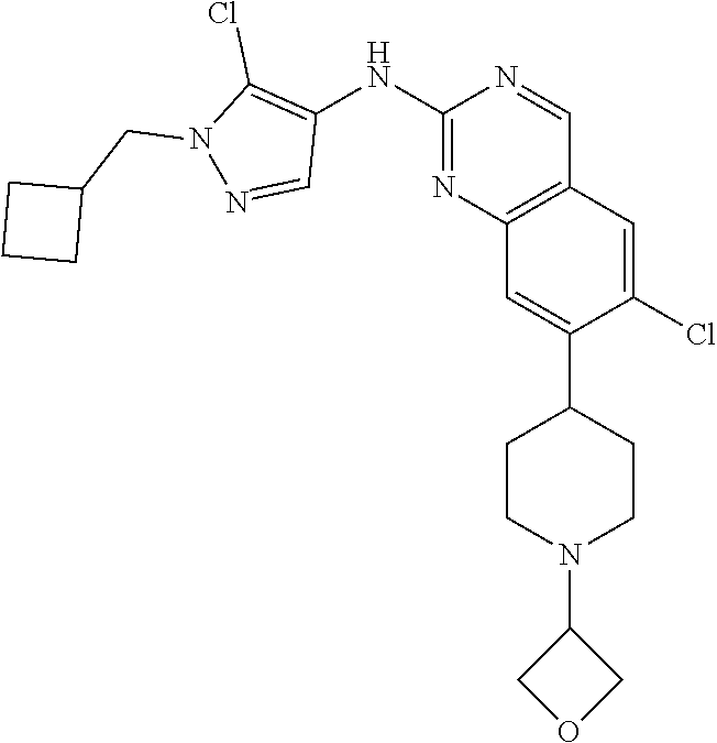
C12=C(C=C(Cl)C(C3CCN(C4COC4)CC3)=C1)C=NC(NC1=C(Cl)N(CC3CCC3)N=C1)=N2
